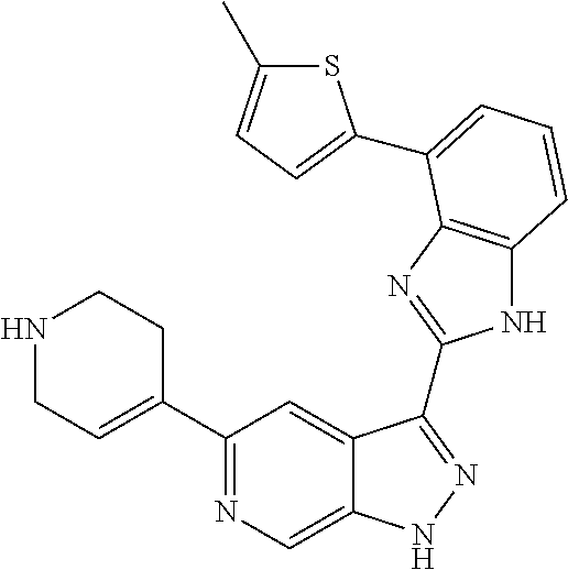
C1(C2=NC=C3C(=C2)C(C2=NC4=C(N2)C=CC=C4C2=CC=C(C)S2)=NN3)=CCNCC1
